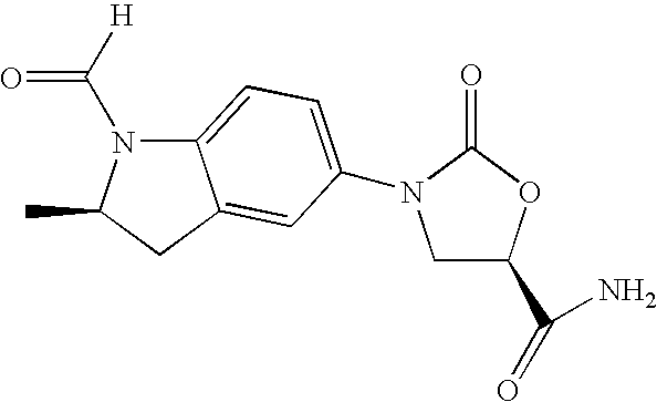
C12=CC=C(N3CC(C(=O)N)OC3=O)C=C1CC(C)N2C([H])=O
